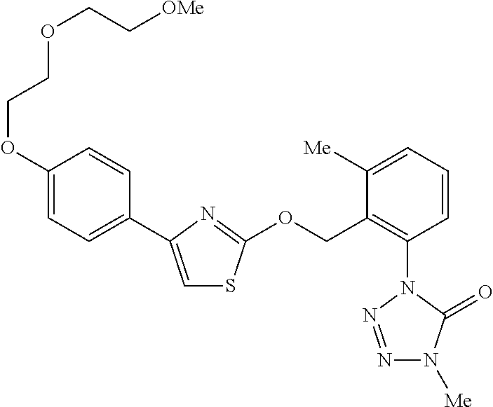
C1=C(C2=CC=C(OCCOCC[OMe])C=C2)N=C(OCC2=C(N3N=NN([Me])C3=O)C=CC=C2[Me])S1
